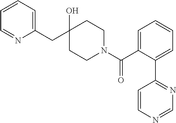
C1(CC2(O)CCN(C(C3=CC=CC=C3C3=NC=NC=C3)=O)CC2)=CC=CC=N1
